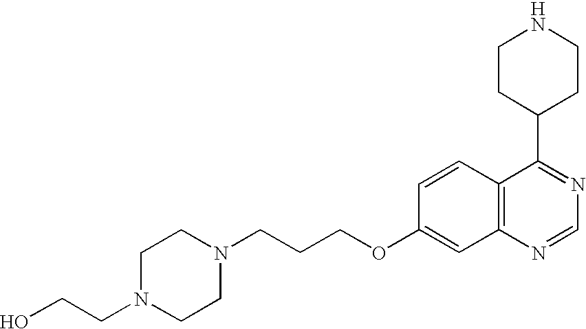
C1N(CCO)CCN(CCCOC2=CC3=C(C=C2)C(C2CCNCC2)=NC=N3)C1
